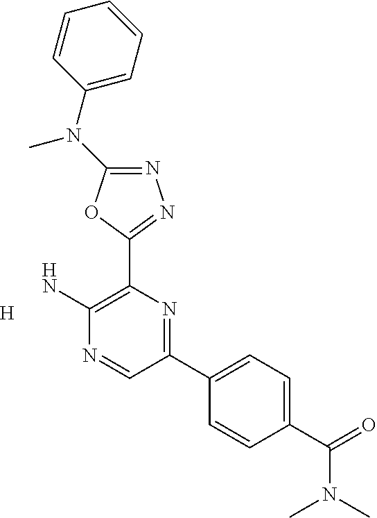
[H].NC1=C(C2=NN=C(N(C3=CC=CC=C3)C)O2)N=C(C2=CC=C(C(N(C)C)=O)C=C2)C=N1
